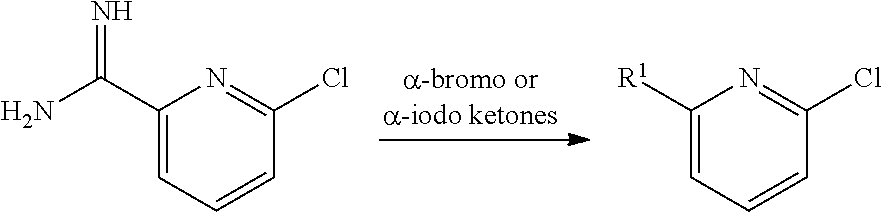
C1(C(=N)N)=CC=CC(Cl)=N1.C1([R1])=CC=CC(Cl)=N1
